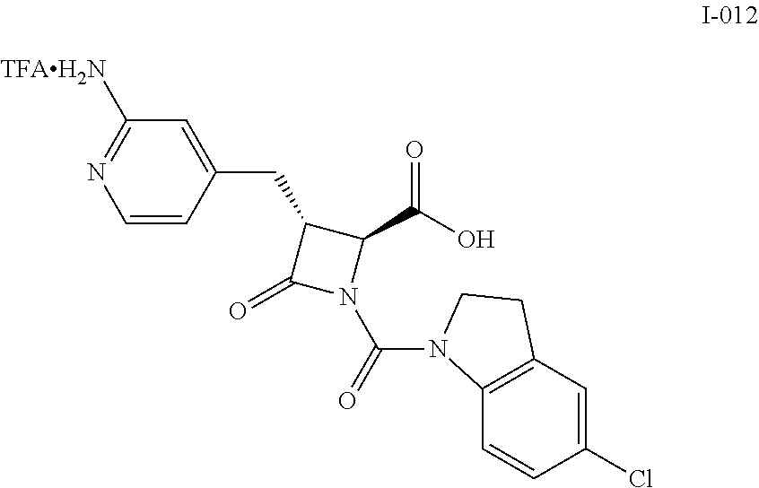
C1(CC2C(=O)N(C(=O)N3C4=C(C=C(Cl)C=C4)CC3)C2C(O)=O)=CC([TFAH2N])=NC=C1
